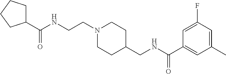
C1(C(NCCN2CCC(CNC(C3=CC(C)=CC(F)=C3)=O)CC2)=O)CCCC1
